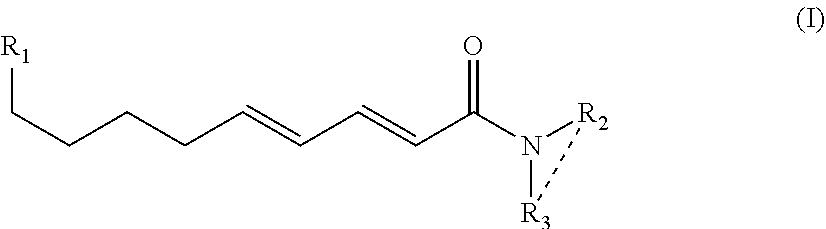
C(CCC=CC=CC(N1[R2][R3]1)=O)C[R1]
